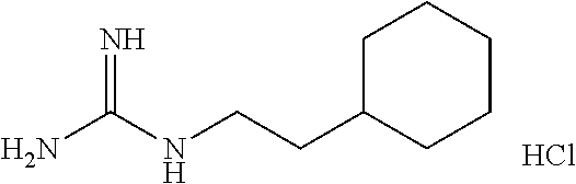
NC(NCCC1CCCCC1)=N.Cl
